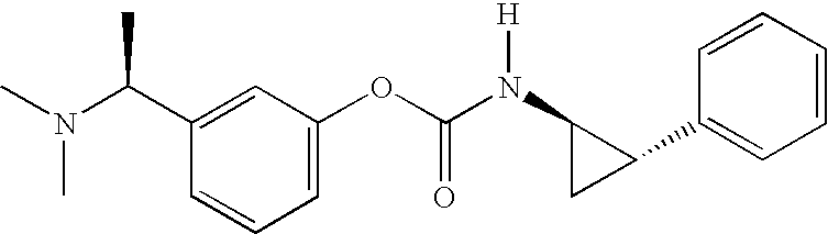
C1(C(N(C)C)C)=CC(OC(N(C2CC2C2=CC=CC=C2)[H])=O)=CC=C1
